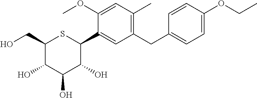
C1=C(OC)C(C2SC(CO)C(O)C(O)C2O)=CC(CC2=CC=C(OCC)C=C2)=C1C
